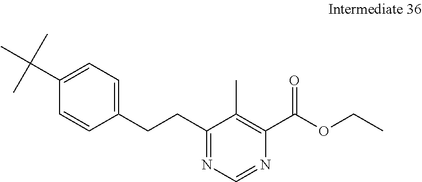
C1(C(C)(C)C)=CC=C(CCC2=NC=NC(C(=O)OCC)=C2C)C=C1
